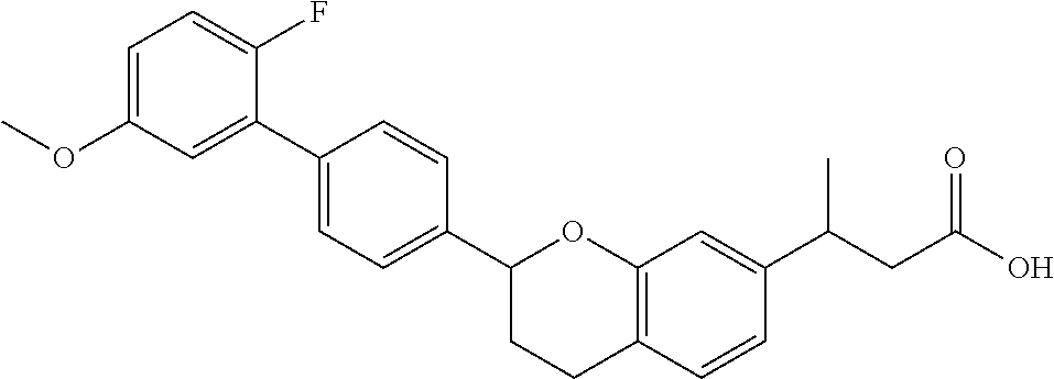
C1=C(OC)C=C(C2=CC=C(C3CCC4=C(O3)C=C(C(CC(=O)O)C)C=C4)C=C2)C(F)=C1
